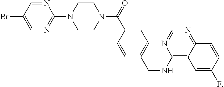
C1=C(Br)C=NC(N2CCN(C(=O)C3=CC=C(CNC4=C5C=C(F)C=CC5=NC=N4)C=C3)CC2)=N1
